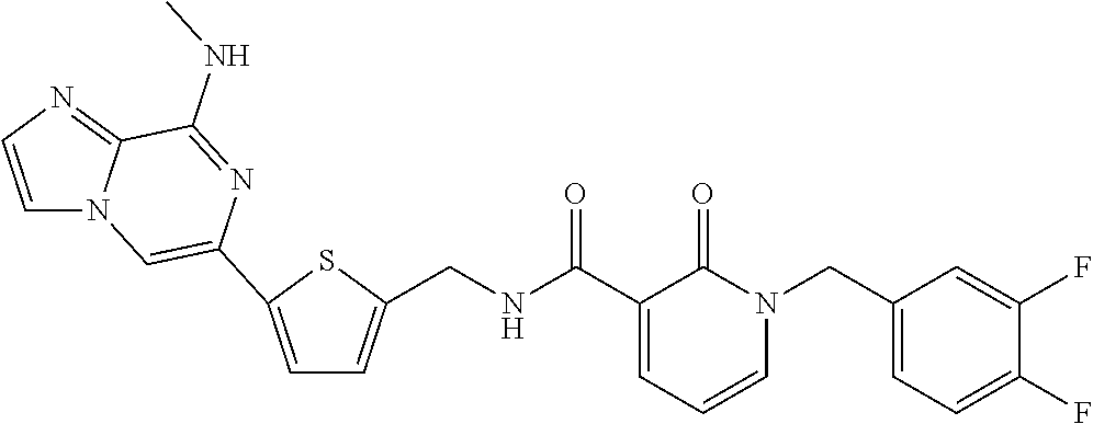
C1=CN=C2N1C=C(C1=CC=C(CNC(C3=CC=CN(CC4=CC=C(F)C(F)=C4)C3=O)=O)S1)N=C2NC
